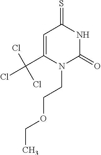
C1=C(C(Cl)(Cl)Cl)N(CCOCC)C(=O)NC1=S
